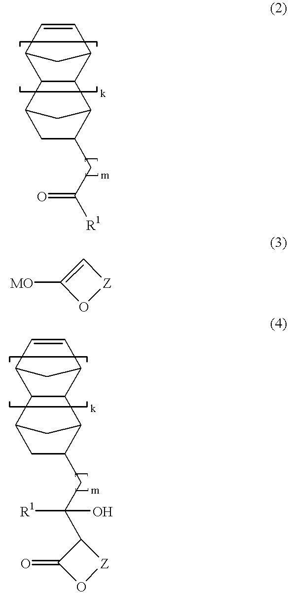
C12C3C(C(C=C1)C2)C1C(CC([R1])=O)CC3C1.C12C3C(C(C=C1)C2)C1C(CC(O)([R1])C2C(=O)O[Z]2)CC3C1.C1=C([MO])O[Z]1
